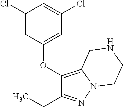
C1(Cl)=CC(OC2=C3N(N=C2CC)CCNC3)=CC(Cl)=C1
